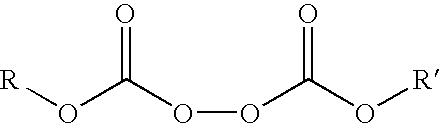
[R]OC(OOC(O[R])=O)=O
